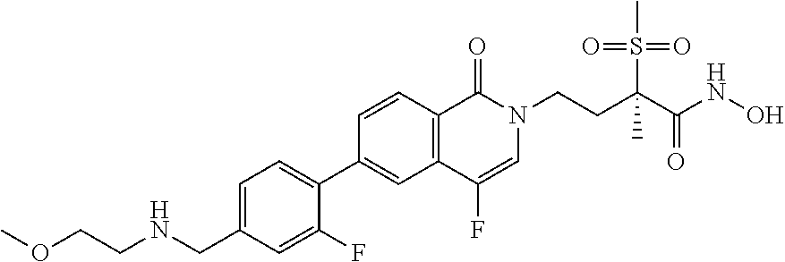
C1=C(CNCCOC)C=C(F)C(C2=CC3=C(C=C2)C(=O)N(CCC(C(NO)=O)(S(C)(=O)=O)C)C=C3F)=C1
